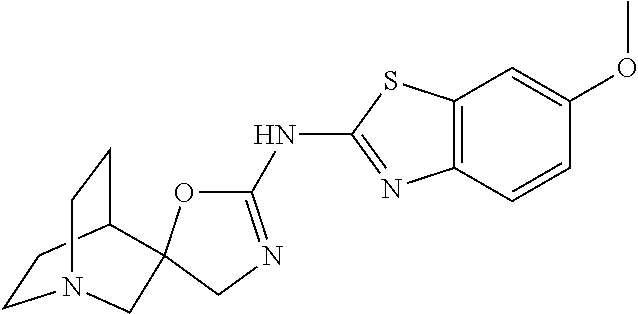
C1CC2CCN1CC21OC(NC2=NC3=C(C=C(OC)C=C3)S2)=NC1
